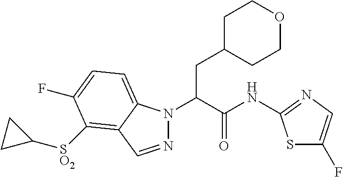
N1(C(C(NC2=NC=C(F)S2)=O)CC2CCOCC2)N=CC2=C([SO2]C3CC3)C(F)=CC=C12
